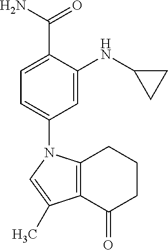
C1=C(C(N)=O)C(NC2CC2)=CC(N2C3=C(C(=O)CCC3)C(C)=C2)=C1
